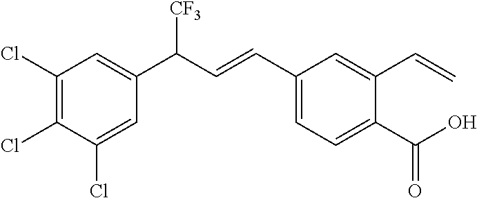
C1(Cl)=C(Cl)C(Cl)=CC(C(C=CC2=CC=C(C(=O)O)C(C=C)=C2)[CF3])=C1
